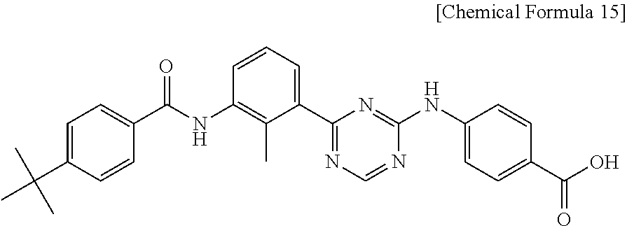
C1=C(C(C)(C)C)C=CC(C(NC2=C(C)C(C3=NC=NC(NC4=CC=C(C(O)=O)C=C4)=N3)=CC=C2)=O)=C1
